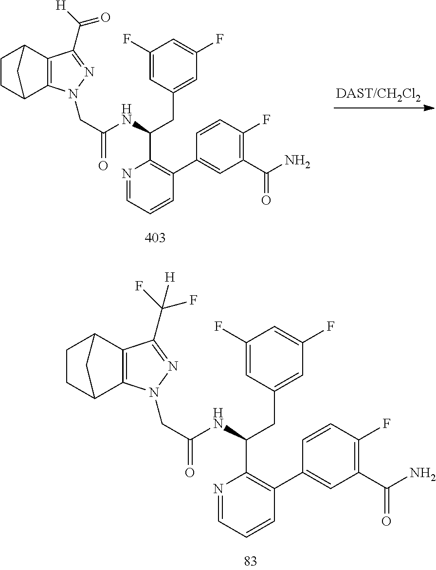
C1CC2C3=C(C1C2)C(C([H])=O)=NN3CC(NC(C1=C(C2=CC(C(=O)N)=C(F)C=C2)C=CC=N1)CC1=CC(F)=CC(F)=C1)=O.C1CC2C3=C(C1C2)C(C(F)(F)[H])=NN3CC(NC(C1=C(C2=CC(C(=O)N)=C(F)C=C2)C=CC=N1)CC1=CC(F)=CC(F)=C1)=O
